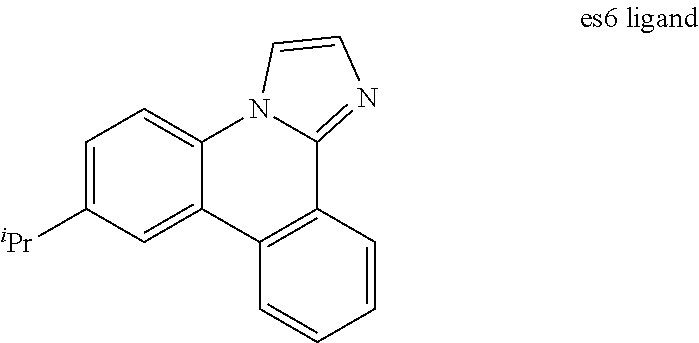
C1=C([iPr])C=C2C(=C1)N1C(=NC=C1)C1=C2C=CC=C1
